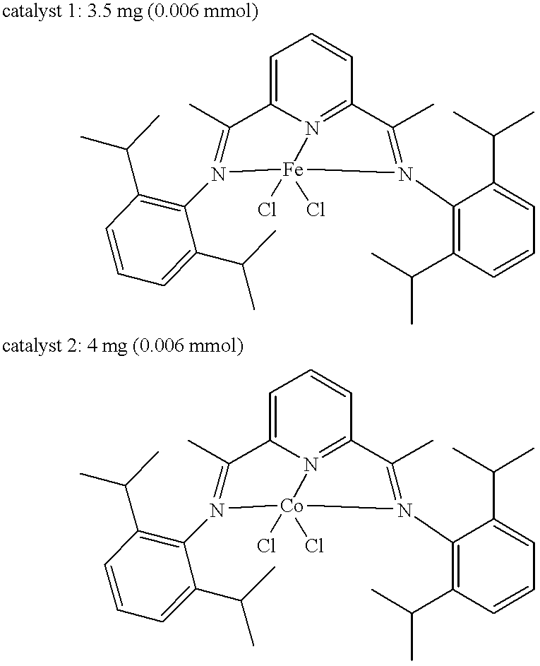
C1=C2N=C(C=C1)C(C)=N(C1=C(C(C)C)C=CC=C1C(C)C)[Fe](Cl)(Cl)N(C1=C(C(C)C)C=CC=C1C(C)C)=C2C.C1=C2N=C(C=C1)C(C)=N(C1=C(C(C)C)C=CC=C1C(C)C)[Co](Cl)(Cl)N(C1=C(C(C)C)C=CC=C1C(C)C)=C2C
